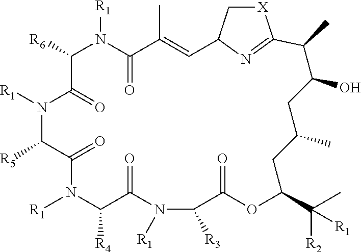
C1([R6])C(=O)N([R1])C([R5])C(=O)N([R1])C([R4])C(=O)N([R1])C([R3])C(=O)OC(C(C)([R2])[R1])CC(C)CC(O)C(C)C2=NC(C=C(C)C(=O)N1[R1])C[X]2
